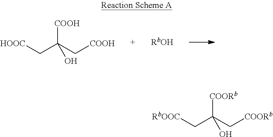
[COOH]C(C[COOH])(C[HOOC])O.[COORb]C(C[COORb])(C[RbOOC])O
